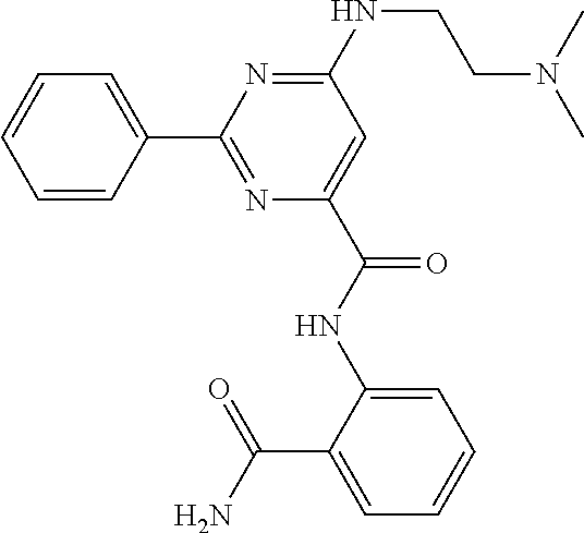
C1=CC(C2=NC(C(=O)NC3=CC=CC=C3C(=O)N)=CC(NCCN(C)C)=N2)=CC=C1
